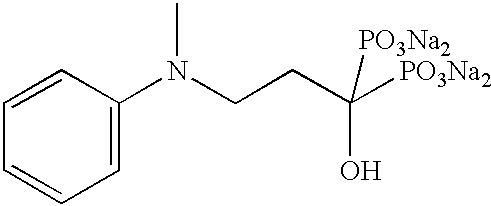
N(CCC([PO3Na2])(O)[PO3Na2])(C1=CC=CC=C1)C
